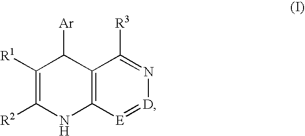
C1([R1])=C([R2])NC2=C(C1[Ar])C([R3])=N[D]=[E]2
